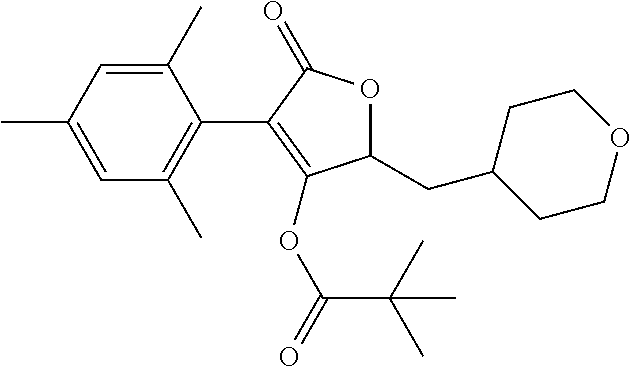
C1(C)=CC(C)=CC(C)=C1C1=C(OC(C(C)(C)C)=O)C(CC2CCOCC2)OC1=O
